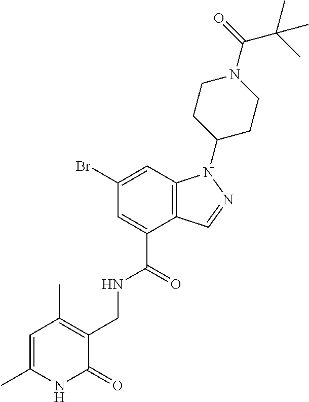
C12=C(C=C(Br)C=C1C(=O)NCC1=C(C)C=C(C)NC1=O)N(C1CCN(C(=O)C(C)(C)C)CC1)N=C2
